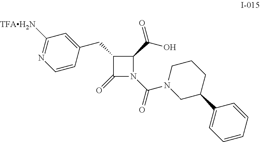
C1(CC2=CC([TFAH2N])=NC=C2)C(=O)N(C(=O)N2CC(C3=CC=CC=C3)CCC2)C1C(O)=O
